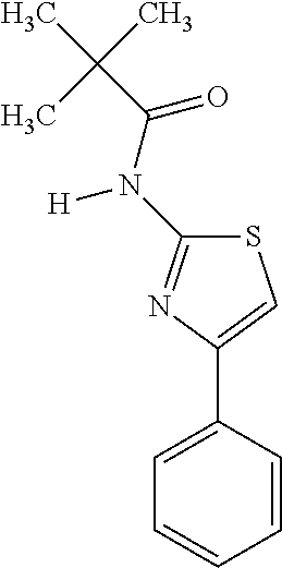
S1C(N([H])C(=O)C(C)(C)C)=NC(C2=CC=CC=C2)=C1
